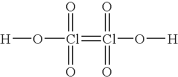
[H]OCl(=Cl(=O)(=O)O[H])(=O)=O
